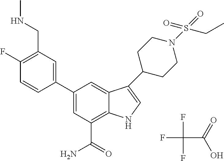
FC(F)(F)C(O)=O.C1(C2=CC(CNC)=C(F)C=C2)=CC(C(=O)N)=C2C(=C1)C(C1CCN(S(=O)(=O)CC)CC1)=CN2
